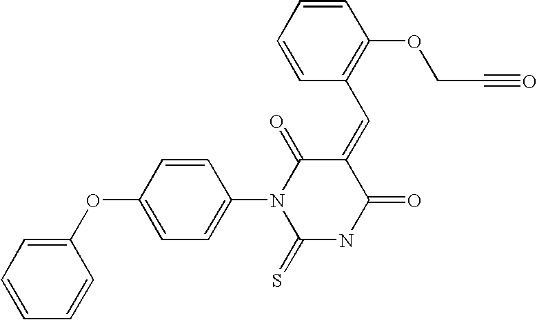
C1(OC2=CC=C(N3C(=S)NC(=O)C(=CC4=C(OCC#O)C=CC=C4)C3=O)C=C2)=CC=CC=C1
